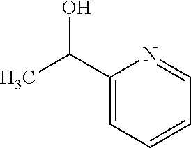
C1(C(C)O)=CC=CC=N1
